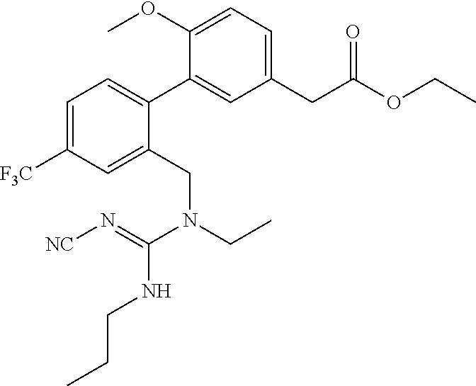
C1=C([F3C])C=C(CN(CC)C(=N[NC])NCCC)C(C2=CC(CC(=O)OCC)=CC=C2OC)=C1
